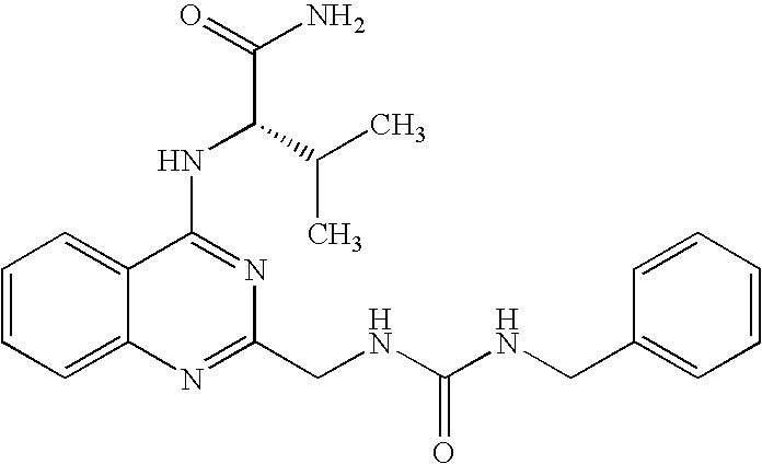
C12=CC=CC=C1N=C(CNC(NCC1=CC=CC=C1)=O)N=C2NC(C(N)=O)C(C)C
